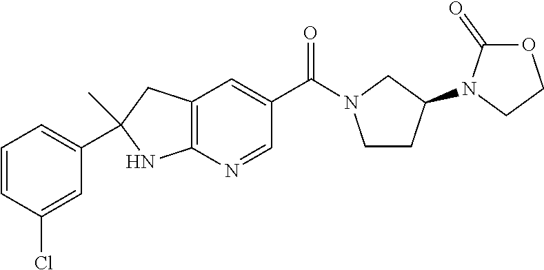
C12=C(N=CC(C(=O)N3CCC(N4CCOC4=O)C3)=C1)NC(C)(C1=CC=CC(Cl)=C1)C2
